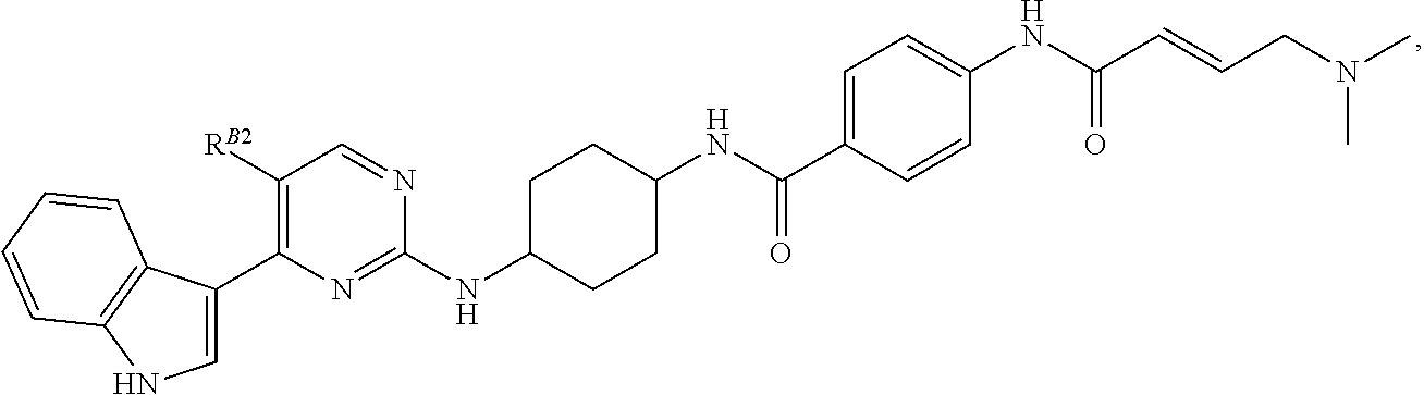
C1([RB2])=C(C2=CNC3=C2C=CC=C3)N=C(NC2CCC(NC(C3=CC=C(NC(C=CCN(C)C)=O)C=C3)=O)CC2)N=C1
